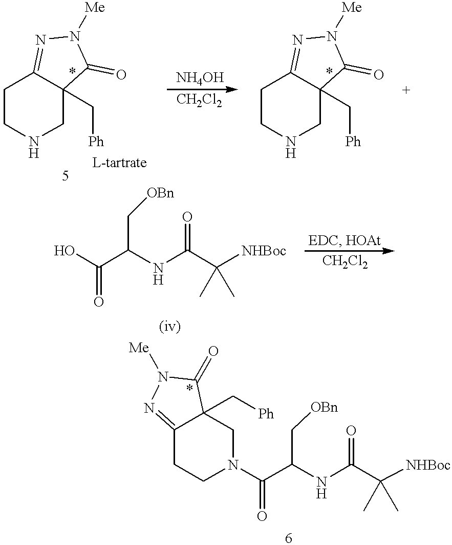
C1CNCC2(C[Ph])C1=NN([Me])C2=O.C1CNCC2(C[Ph])C1=NN([Me])C2=O.OC(C(NC(C([NHBoc])(C)C)=O)C[OBn])=O.C1C2(C[Ph])C(=NN([Me])C2=O)CCN1C(C(NC(C([NHBoc])(C)C)=O)C[OBn])=O
